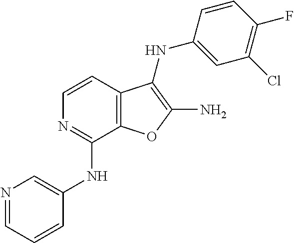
C1=CC2=C(C(NC3=CN=CC=C3)=N1)OC(N)=C2NC1=CC(Cl)=C(F)C=C1
